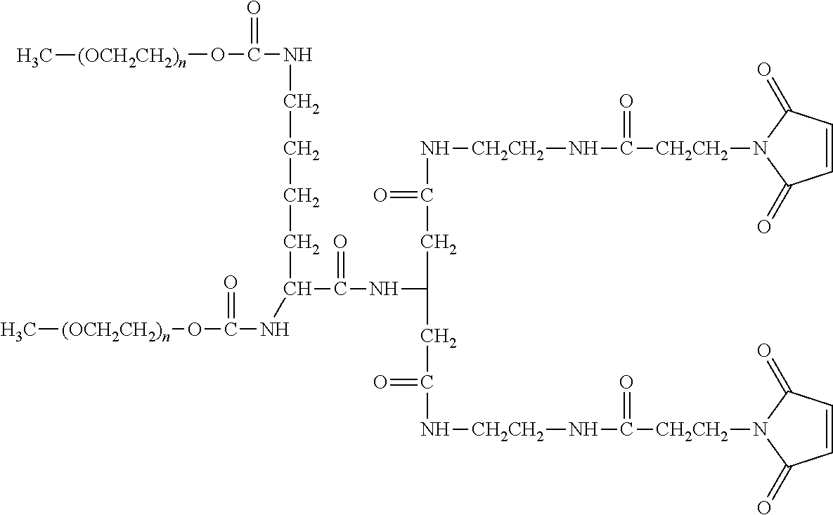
C[(OCH2CH2)n]OC(NC(CCCCNC(O[(OCH2CH2)n]C)=O)C(NC(CC(N[CH2CH2]NC([CH2CH2]N1C(=O)C=CC1=O)=O)=O)CC(N[CH2CH2]NC([CH2CH2]N1C(=O)C=CC1=O)=O)=O)=O)=O
